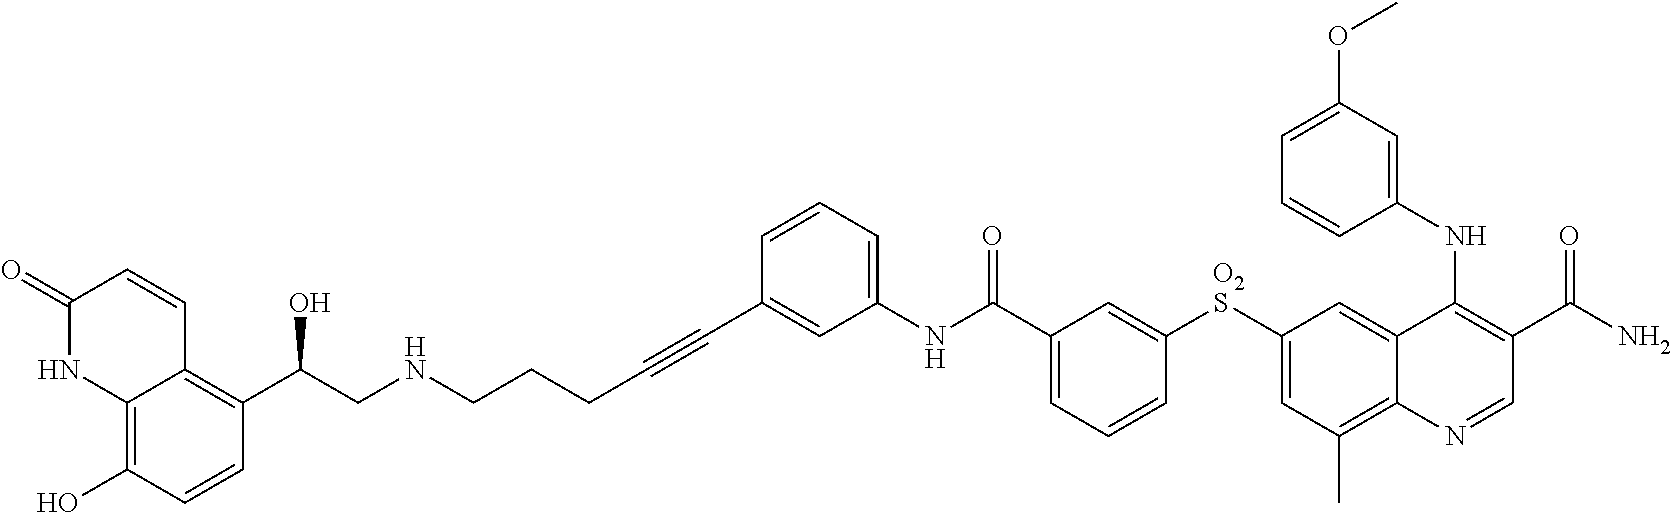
C1(C(CNCCCC#CC2=CC(NC(C3=CC=CC([O2S]C4=CC(C)=C5C(=C4)C(NC4=CC(OC)=CC=C4)=C(C(N)=O)C=N5)=C3)=O)=CC=C2)O)=C2C(=C(O)C=C1)NC(=O)C=C2
